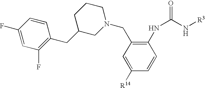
C1=C([R14])C=CC(NC(=O)N[R3])=C1CN1CCCC(CC2=C(F)C=C(F)C=C2)C1
